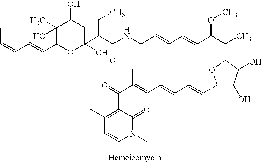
C1(O)(C)C(C=CC=CC)OC(O)(C(C(NCC=CC=C(C(C(C)C2C(O)C(O)C(C=CC=CC=C(C(=O)C3=C(C)C=CN(C)C3=O)C)O2)OC)C)=O)CC)CC1O
